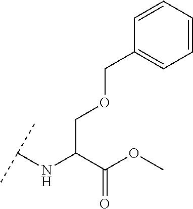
C(C(C(OC)=O)NC(C)C)OCC1=CC=CC=C1
